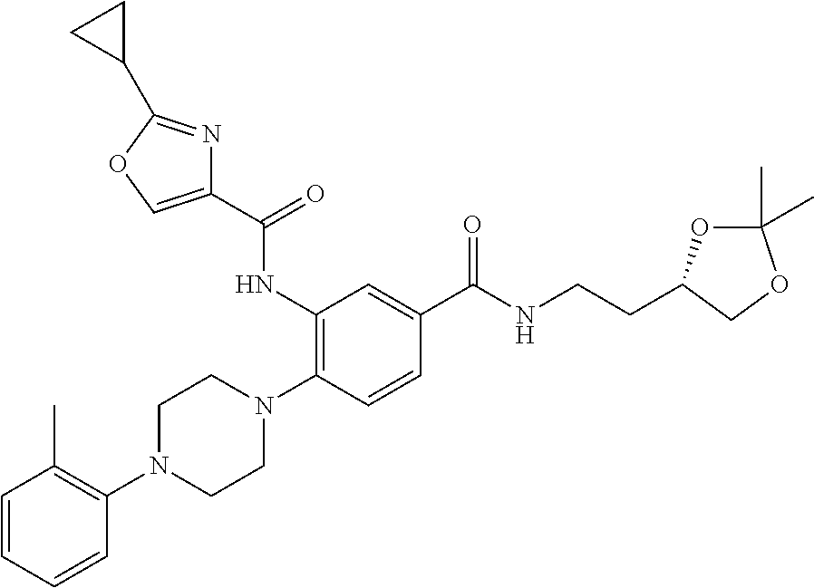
C1=CC=CC(N2CCN(C3=C(NC(C4=COC(C5CC5)=N4)=O)C=C(C(NCCC4OC(C)(C)OC4)=O)C=C3)CC2)=C1C
